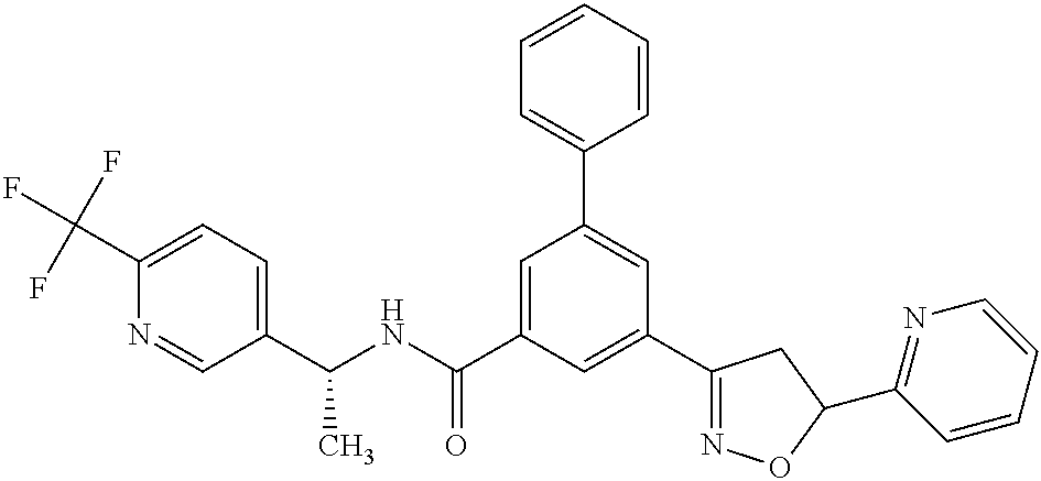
C1(C(NC(C2=CC(C3=CC=CC=C3)=CC(C3=NOC(C4=NC=CC=C4)C3)=C2)=O)C)=CC=C(C(F)(F)F)N=C1
